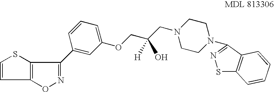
O1N=C(C2=CC(OCC(CN3CCN(C4=NSC5=C4C=CC=C5)CC3)(O)[H])=CC=C2)C2=C1C=CS2
